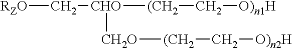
[CHO]([CH2O][(CH2]C[O)n2H])(C[RZO])[(CH2]C[O)n1H]
